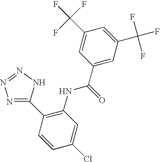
C1(C2=C(NC(C3=CC(C(F)(F)F)=CC(C(F)(F)F)=C3)=O)C=C(Cl)C=C2)=NN=NN1
